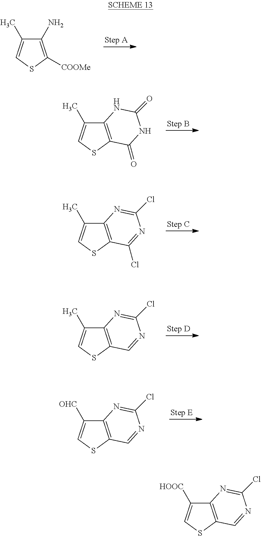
C1(N)=C([COOMe])SC=C1C.C12=C(SC=C1C)C(=O)NC(=O)N2.C12=C(SC=C1C)C(Cl)=NC(Cl)=N2.C12=C(SC=C1C)C=NC(Cl)=N2.C12=C(SC=C1[OHC])C=NC(Cl)=N2.C12=C(SC=C1[HOOC])C=NC(Cl)=N2
